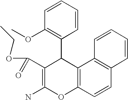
C1=CC=CC(OC)=C1C1C(C(OCC)=O)=C(N)OC2=C1C1=C(C=C2)C=CC=C1
